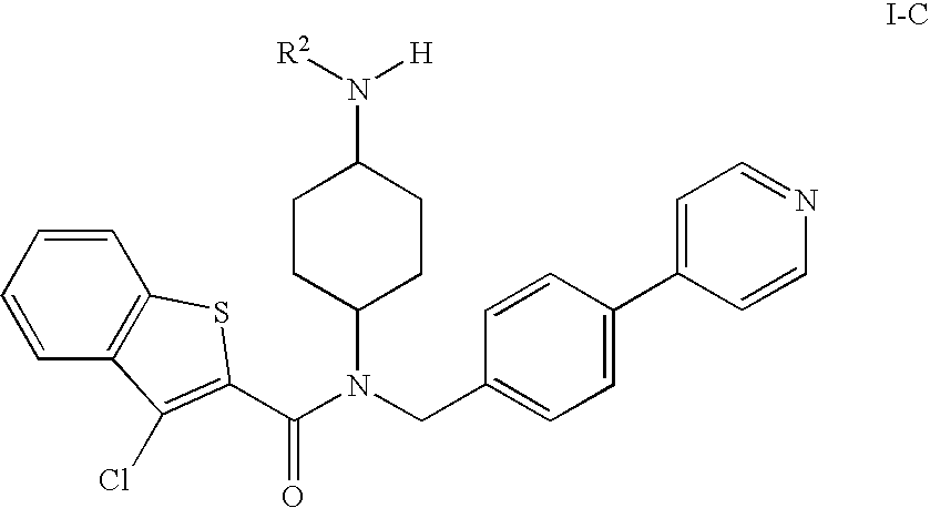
C1=CC=CC2=C1SC(C(N(C1CCC(N([H])[R2])CC1)CC1=CC=C(C3=CC=NC=C3)C=C1)=O)=C2Cl
